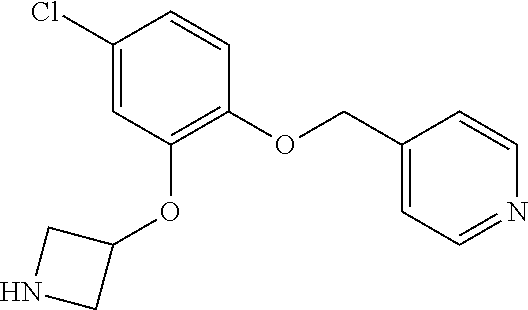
C1(Cl)=CC(OC2CNC2)=C(OCC2=CC=NC=C2)C=C1
